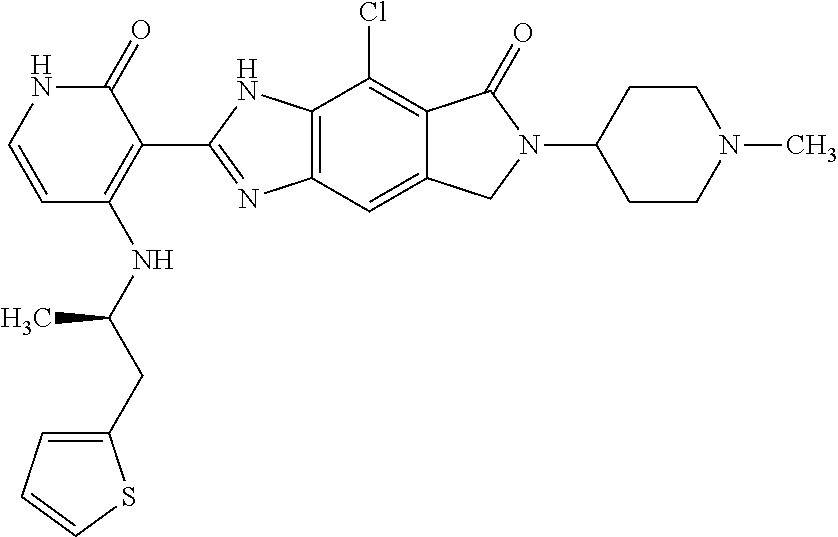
C1=CC(NC(CC2=CC=CS2)C)=C(C2=NC3=C(N2)C(Cl)=C2C(=C3)CN(C3CCN(C)CC3)C2=O)C(=O)N1
